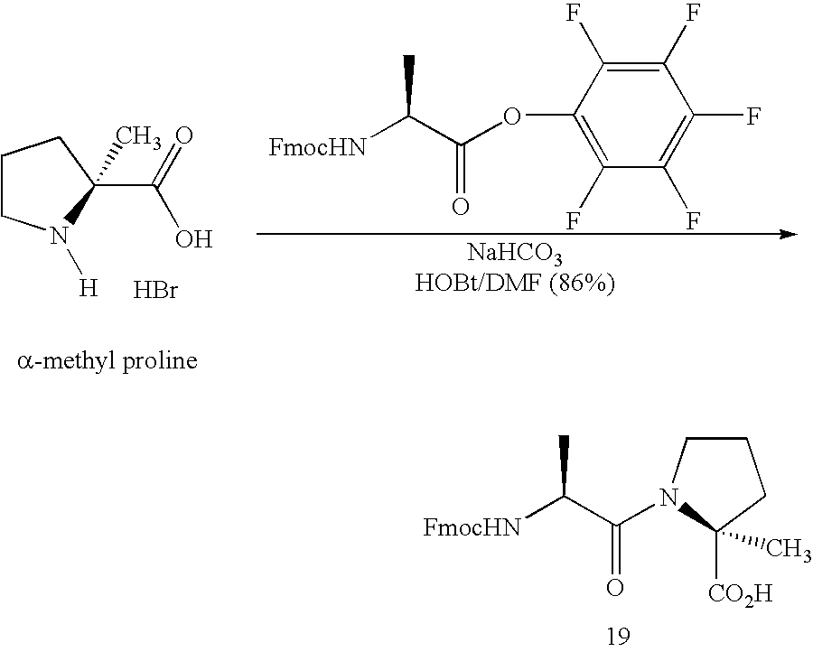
C1CN([H])C(C(=O)O)(C)C1.Br.[a-methyl proline].C1(F)=C(F)C(OC(C(C)[FmocHN])=O)=C(F)C(F)=C1F.[NaHCO3HOBt/DMF (86%)].C(C(C)[FmocHN])(=O)N1CCCC1([CO2H])C
